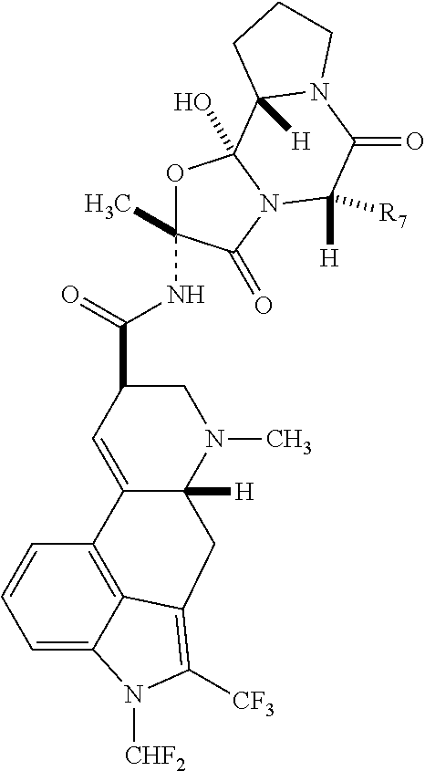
C12=CC=CC3=C1C(=C([CF3])N2[CHF2])CC1([H])C3=CC(C(=O)NC2(C)OC3(O)N(C2=O)C([H])([R7])C(=O)N2C3([H])CCC2)CN1C
